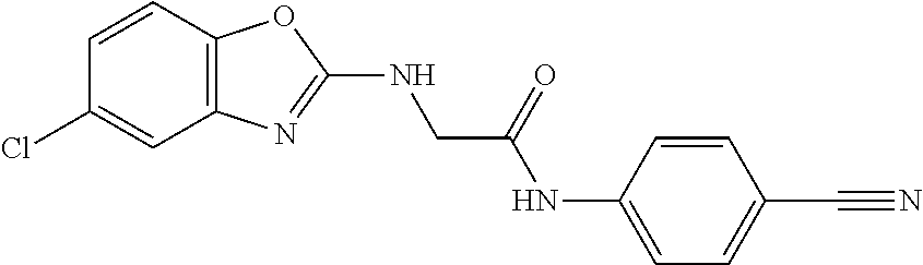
C12=C(C=CC(Cl)=C1)OC(NCC(NC1=CC=C(C#N)C=C1)=O)=N2
